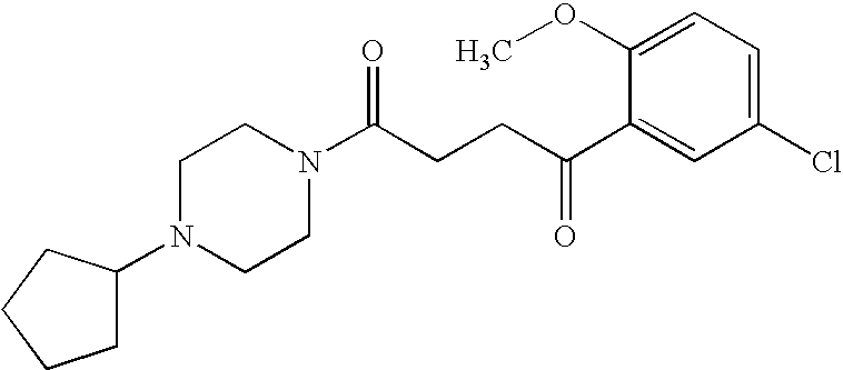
C1(N2CCN(C(CCC(C3=CC(Cl)=CC=C3OC)=O)=O)CC2)CCCC1
